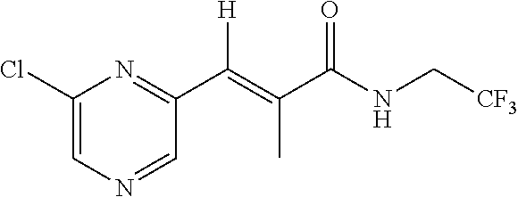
C1(Cl)=CN=CC(C(=C(C(NC[CF3])=O)C)[H])=N1
